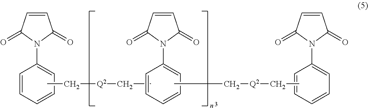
C1=CC(=O)N(C2=CC=CC=C2)C1=O.CC[Q2]CC.C1=CC(=O)N(C2=CC=CC=C2)C1=O.CC[Q2]CC.C1=CC=CC=C1N1C(=O)C=CC1=O
